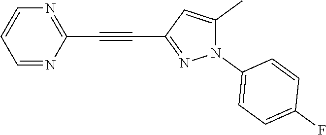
C1=NC(C#CC2=NN(C3=CC=C(F)C=C3)C(C)=C2)=NC=C1
